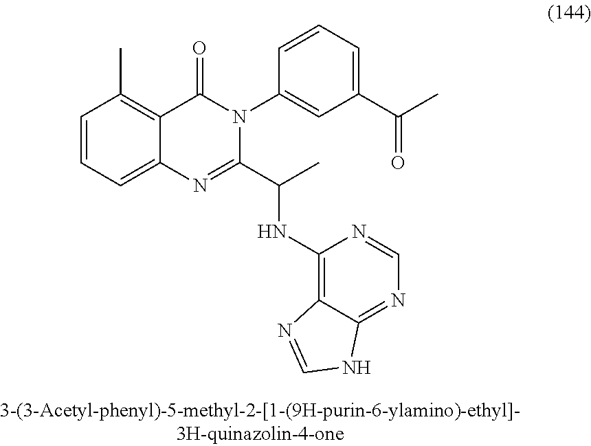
C1=CC=C2C(=C1C)C(=O)N(C1=CC(C(C)=O)=CC=C1)C(C(C)NC1=C3C(=NC=N1)NC=N3)=N2
